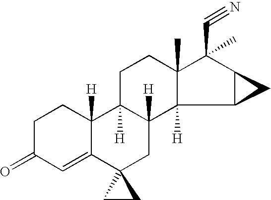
C1=C2C([H])(CCC1=O)C1([H])C([H])(CC23CC3)C2([H])C(C)(CC1)C(C#N)(C)C1C2C1
